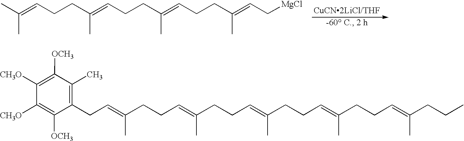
C1([CH3O])=C([OCH3])C(C)=C(CC=C(CCC=C(CCC=C(CCC=C(CCC=C(CCC)C)C)C)C)C)C([OCH3])=C1[CH3O].CC(=CCCC(=CCCC(=CCCC(=CC[MgCl])C)C)C)C
